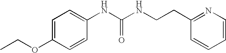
C1=C(NC(NCCC2=NC=CC=C2)=O)C=CC(OCC)=C1
